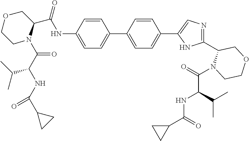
C(NC1=CC=C(C2=CC=C(C3=CN=C(C4N(C(C(NC(=O)C5CC5)C(C)C)=O)CCOC4)N3)C=C2)C=C1)(=O)C1N(C(C(NC(C2CC2)=O)C(C)C)=O)CCOC1
